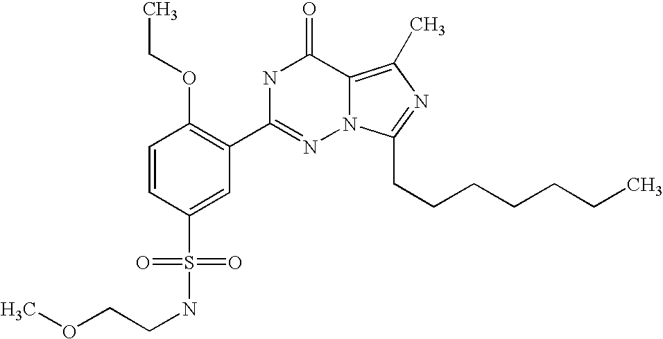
C1=CC(S(NCCOC)(=O)=O)=CC(C2=NN3C(=C(C)N=C3CCCCCCC)C(=O)N2)=C1OCC
